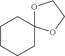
C1CCCC2(C1)OCCO2
